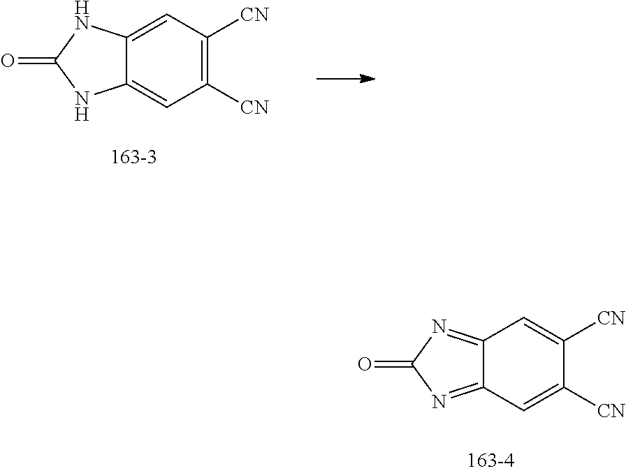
C1=C([CN])C([CN])=CC2=NC(=O)N=C12.C1=C2C(=CC([CN])=C1[CN])NC(=O)N2
